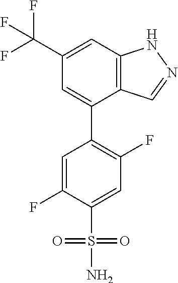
C12=C(C=C(C(F)(F)F)C=C1C1=C(F)C=C(S(=O)(=O)N)C(F)=C1)NN=C2
